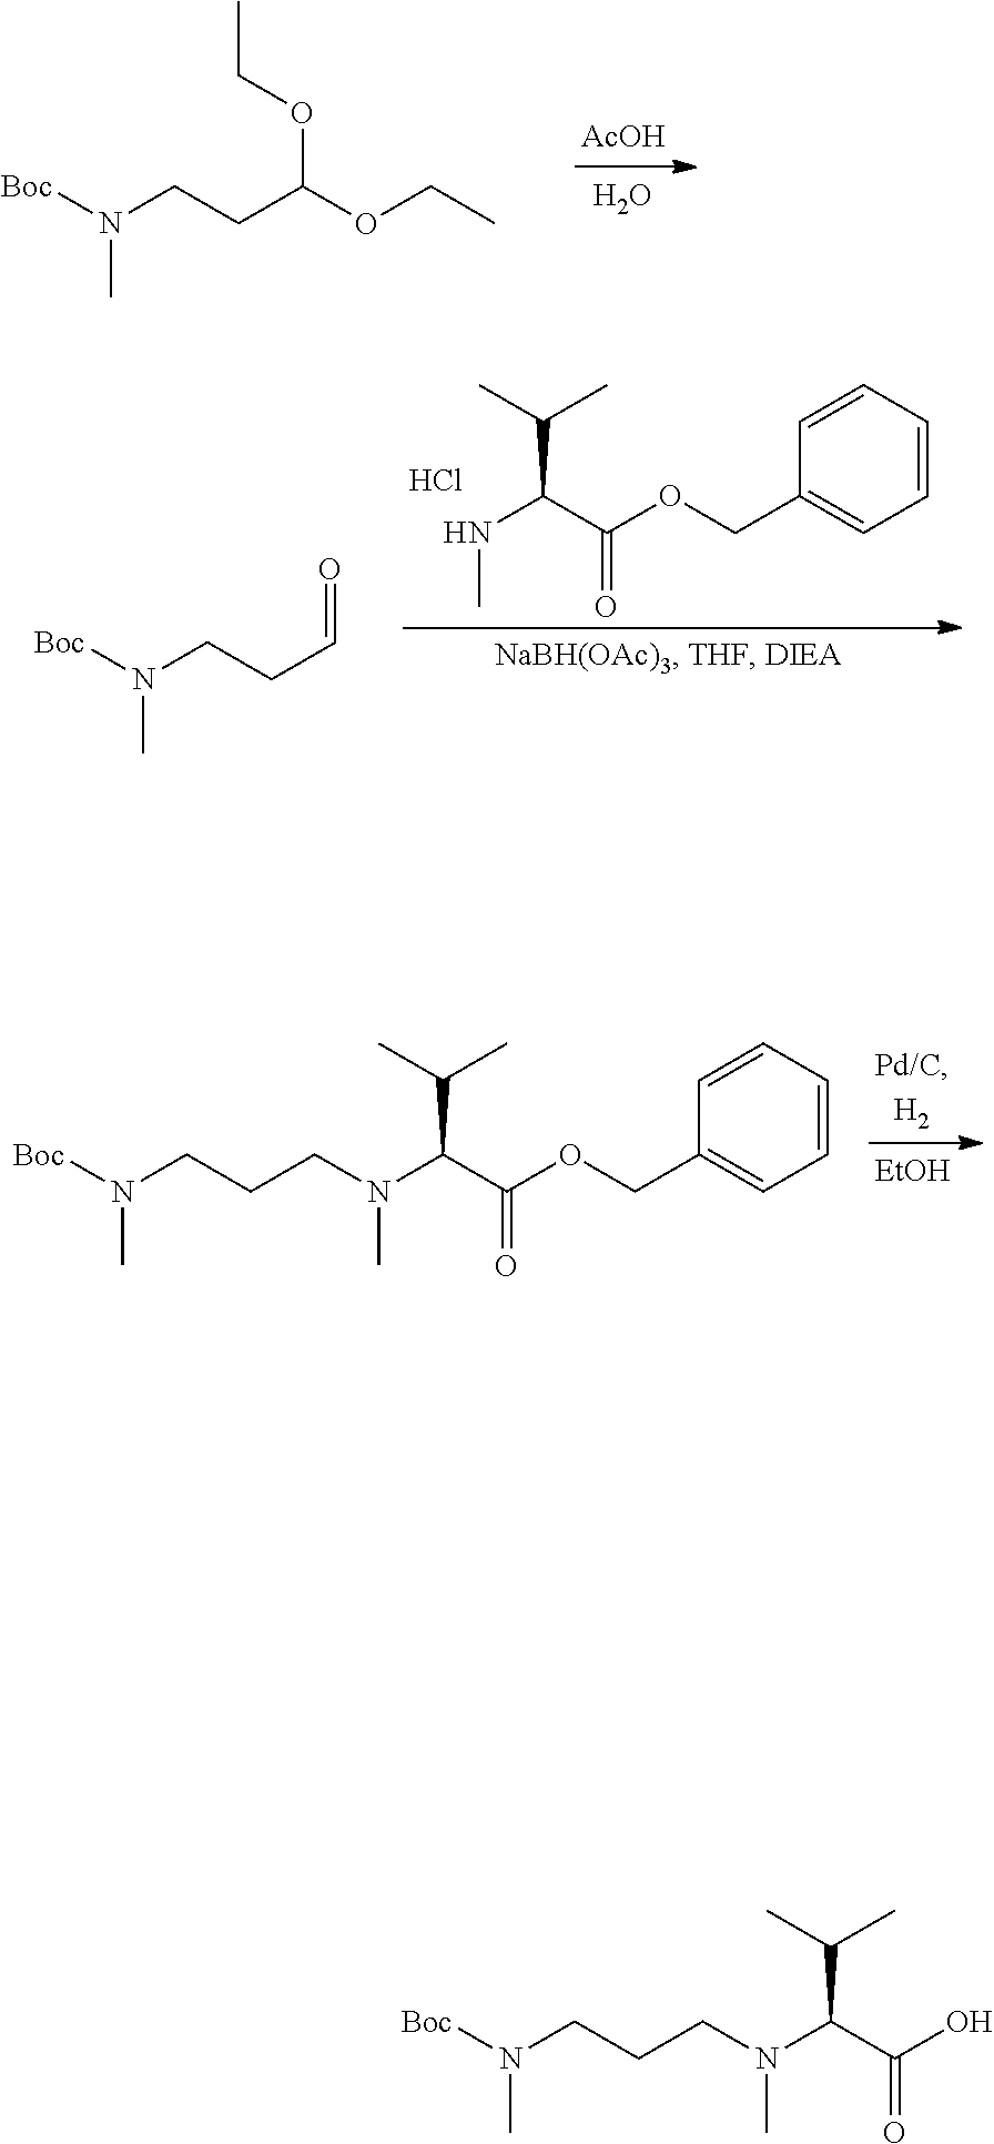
O.C(OCC)(CCN([Boc])C)OCC.[AcOH].N(C)C(C(=O)OCC1=CC=CC=C1)C(C)C.Cl.C(=O)CCN([Boc])C.N(C)(C(C(=O)OCC1=CC=CC=C1)C(C)C)CCCN([Boc])C.[EtOH].N(C)(C(C(=O)O)C(C)C)CCCN([Boc])C
